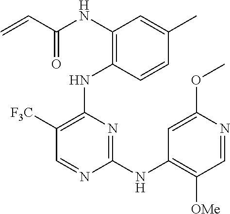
N(C1=C(NC2=C([F3C])C=NC(NC3=C([OMe])C=NC(OC)=C3)=N2)C=CC(C)=C1)C(C=C)=O
